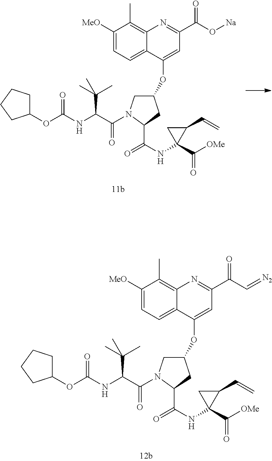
N(C1(C([OMe])=O)C(C=C)C1)C(C1N(C(C(NC(OC2CCCC2)=O)C(C)(C)C)=O)CC(OC2=CC(C(=O)C=[N2])=NC3=C(C)C([MeO])=CC=C23)C1)=O.N(C1(C([OMe])=O)C(C=C)C1)C(C1N(C(C(NC(OC2CCCC2)=O)C(C)(C)C)=O)CC(OC2=CC(C(=O)O[Na])=NC3=C(C)C([MeO])=CC=C23)C1)=O
